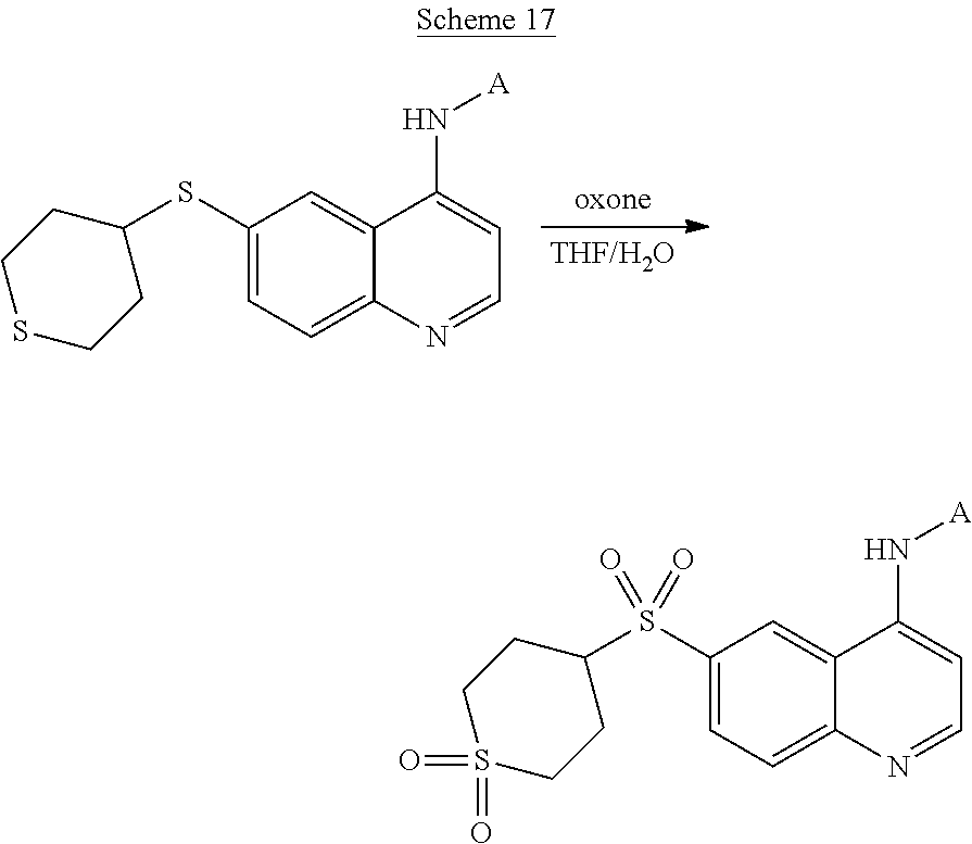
C1SCCC(SC2=CC=C3C(=C2)C(N[A])=CC=N3)C1.C1S(=O)(=O)CCC(S(C2=CC=C3C(=C2)C(N[A])=CC=N3)(=O)=O)C1
